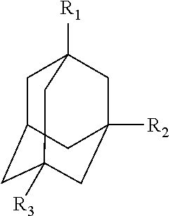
C1C2CC3([R3])CC([R2])(CC1([R1])C3)C2
